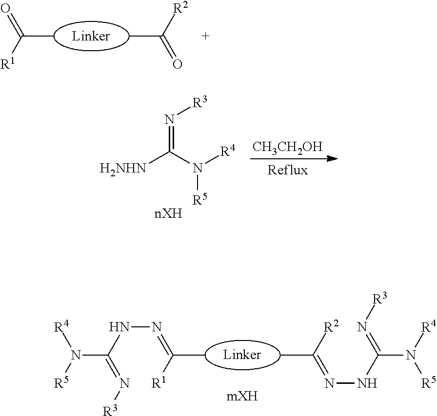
CC(=NNC(=N[R3])N([R4])[R5])[R2].C(C)(=NNC(=N[R3])N([R5])[R4])[R1].CC([R2])=O.C(C)([R1])=O.[CH3CH2OH].N(=C(N([R4])[R5])[H2NHN])[R3]
